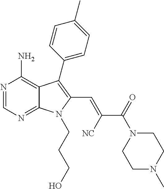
N1=CN=C2C(=C1N)C(C1=CC=C(C)C=C1)=C(C=C(C(N1CCN(C)CC1)=O)[NC])N2CCCO
